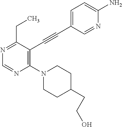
N1=C(CC)C(C#CC2=CC=C(N)N=C2)=C(N2CCC(CCO)CC2)N=C1
